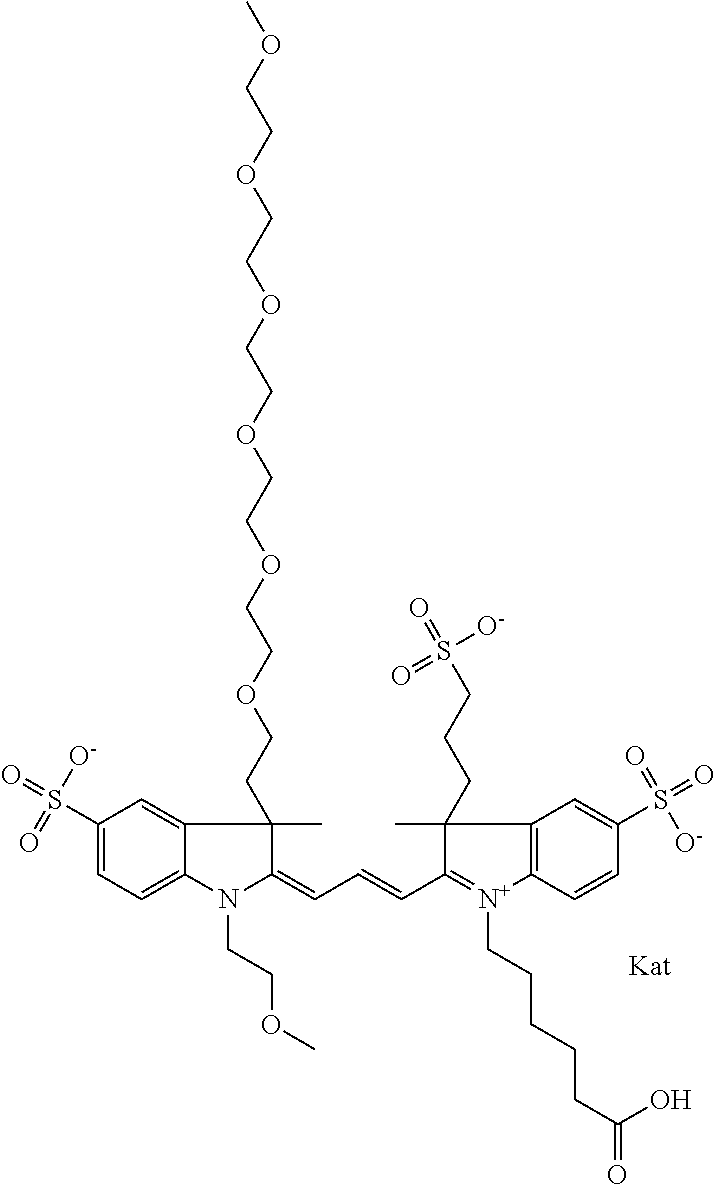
C1(=CC=CC2=[N+](CCCCCC(=O)O)C3=C(C=C(S(=O)(=O)[O-])C=C3)C2(CCCS(=O)([O-])=O)C)N(CCOC)C2=CC=C(S(=O)([O-])=O)C=C2C1(C)CCOCCOCCOCCOCCOCCOC
